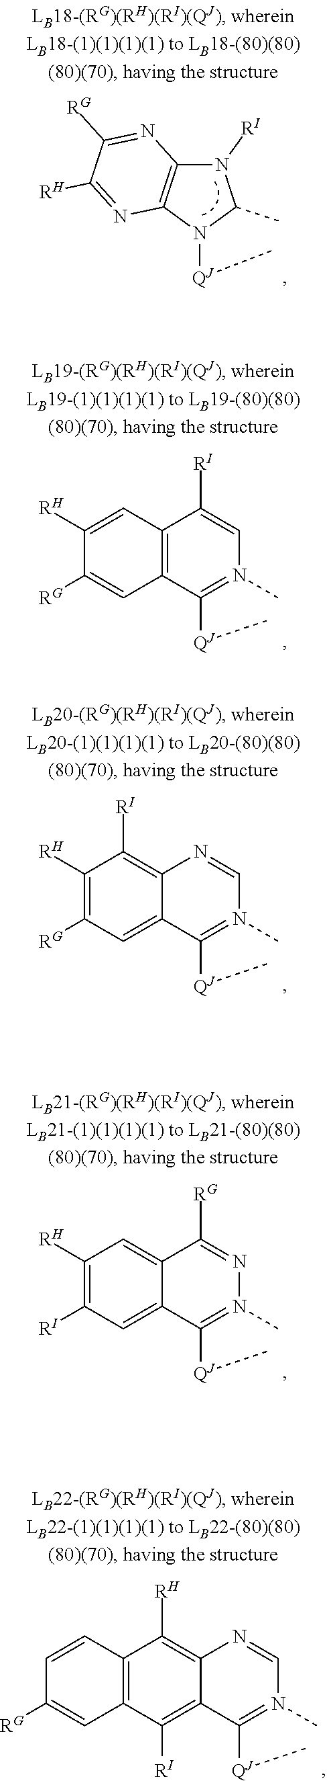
N1([RI])C2=C(N([QJ]C)C1C)N=C([RH])C([RG])=N2.C12=C(C([QJ]C)=N(C)C=C1[RI])C=C([RG])C([RH])=C2.C12=C([RI])C([RH])=C([RG])C=C1C([QJ]C)=N(C)C=N2.C12=CC([RH])=C([RI])C=C1C([QJ]C)=N(C)N=C2[RG].C12=C([RH])C3=C(C([RI])=C1C([QJ]C)=N(C)C=N2)C=C([RG])C=C3
